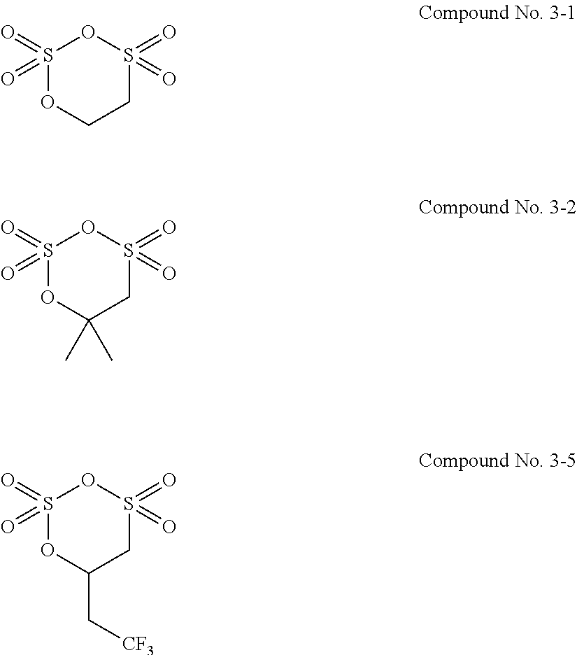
S1(=O)(=O)OCCS(=O)(=O)O1.S1(=O)(=O)OC(C[CF3])CS(=O)(=O)O1.S1(=O)(=O)OC(C)(C)CS(=O)(=O)O1
